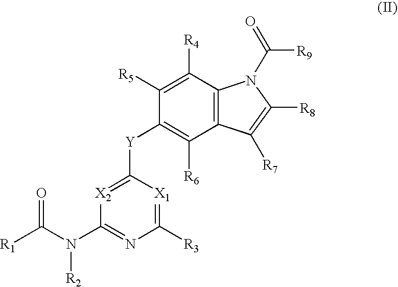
[X2]1=C([Y]C2=C([R6])C3=C(C([R4])=C2[R5])N(C([R9])=O)C([R8])=C3[R7])[X1]=C([R3])N=C1N(C([R1])=O)[R2]
